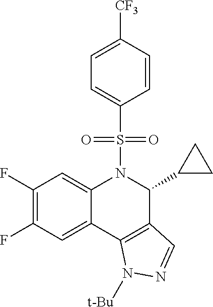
C12=CC(F)=C(F)C=C1N(S(=O)(=O)C1=CC=C([CF3])C=C1)C(C1CC1)C1=C2N([t-Bu])N=C1
